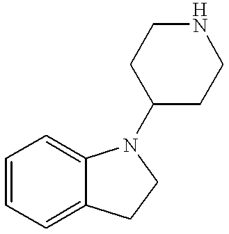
C1=CC=C2C(=C1)N(C1CCNCC1)CC2
